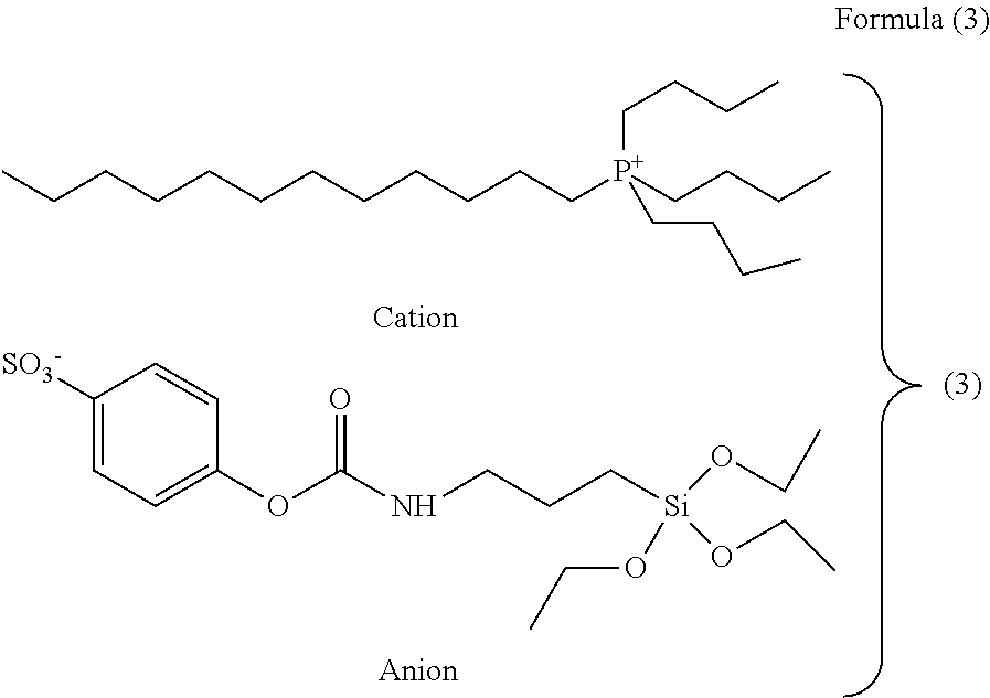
C(CCCCCCCCCC[P+](CCCC)(CCCC)CCCC)C.C1([SO3-])=CC=C(OC(NCCC[Si](OCC)(OCC)OCC)=O)C=C1
